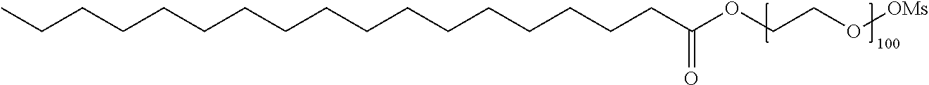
CCCCCCCCCCCCCCCCCC(OCCO[OMs])=O
